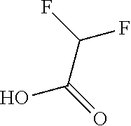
OC(=O)C(F)F
